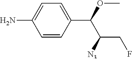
C1=CC(C(OC)C([N3])CF)=CC=C1N
